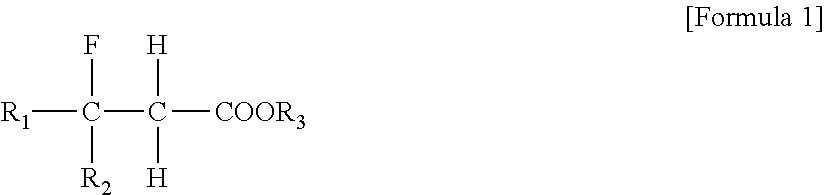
[R1]C(F)(C([H])([COOR3])[H])[R2]
